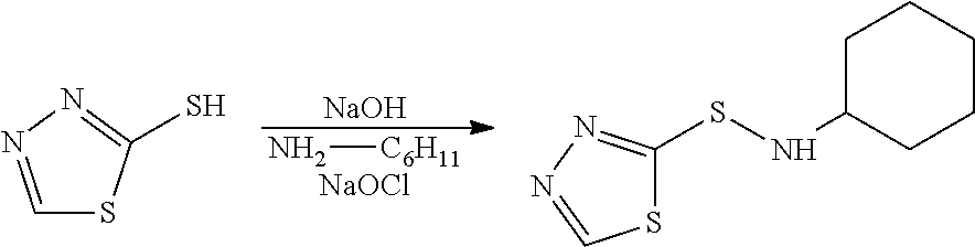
N[C6H11].[NaOCl].[NaOH].C1=NN=C(S)S1.C1C(NSC2=NN=CS2)CCCC1
